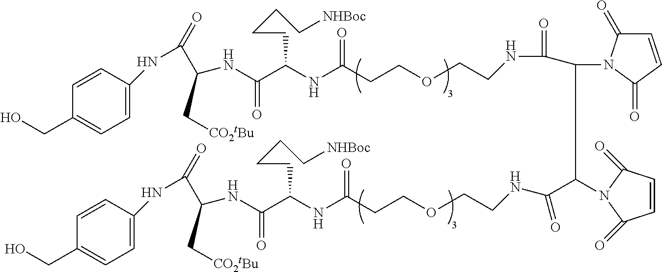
C1(CO)=CC=C(NC(=O)C(NC(=O)C(NC(=O)CCOCCNC(=O)C(N2C(=O)C=CC2=O)C(C(NCCOCCC(NC(C(NC(C(NC2=CC=C(CO)C=C2)=O)C[CO2tBu])=O)CCCC[NHBoc])=O)=O)N2C(=O)C=CC2=O)CCCC[NHBoc])C[CO2tBu])C=C1
